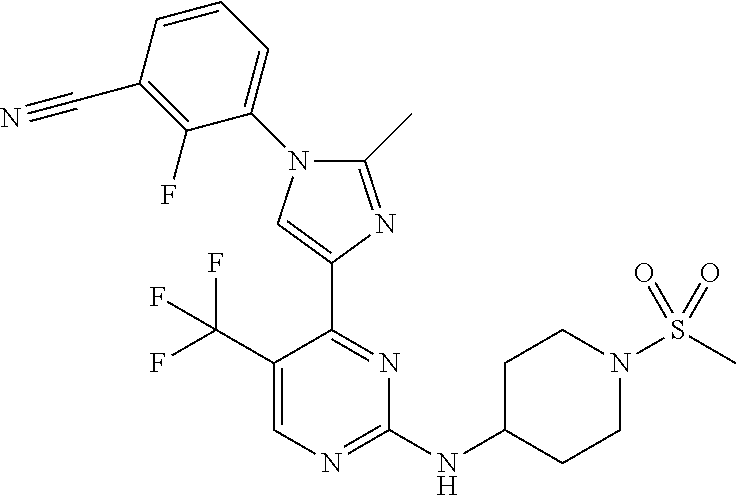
C1(NC2CCN(S(C)(=O)=O)CC2)=NC=C(C(F)(F)F)C(C2=CN(C3=CC=CC(C#N)=C3F)C(C)=N2)=N1
